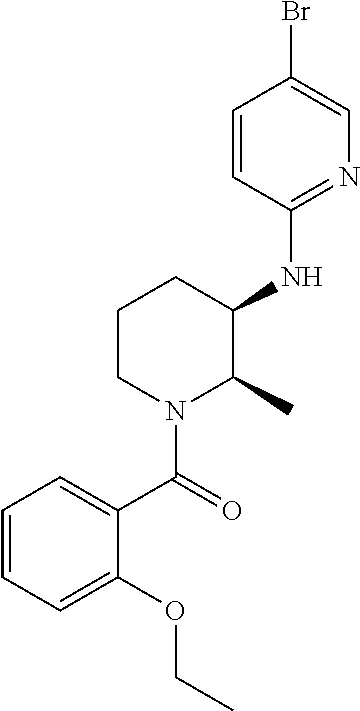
C1=CC(NC2CCCN(C(=O)C3=CC=CC=C3OCC)C2C)=NC=C1Br
